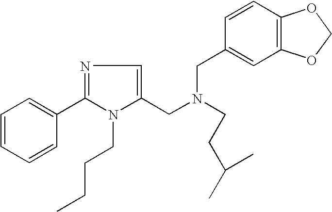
C1=CC=CC(C2=NC=C(CN(CC3=CC4=C(C=C3)OCO4)CCC(C)C)N2CCCC)=C1
